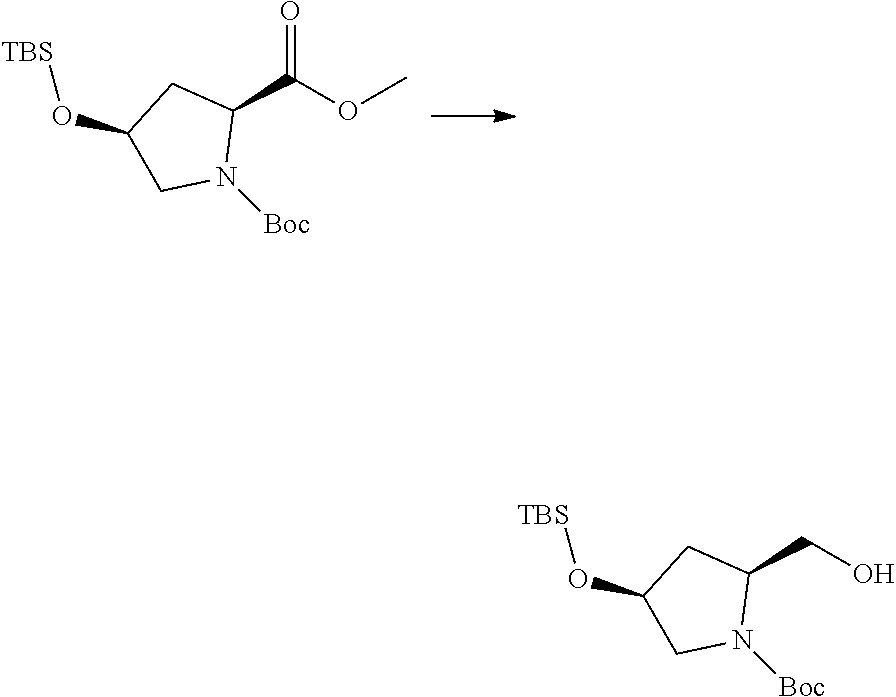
C1(C(OC)=O)CC(O[TBS])CN1[Boc].C1(CO)CC(O[TBS])CN1[Boc]
